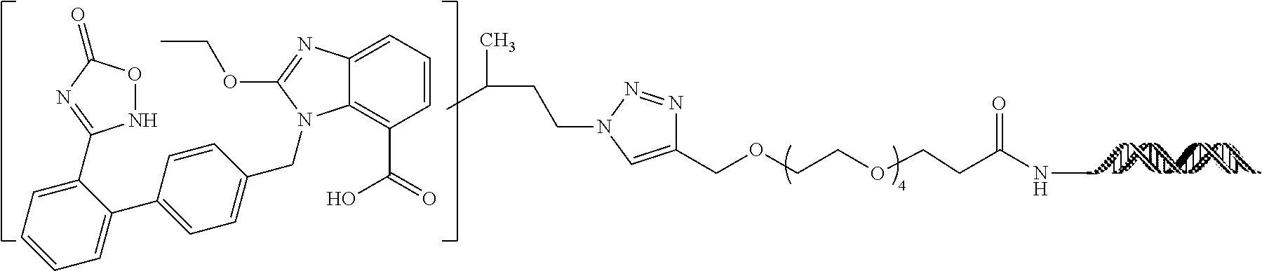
C1(COCCOCCC(NC)=O)=CN(CCC(C)C)N=N1.C1=CC=C2C(=C1C(=O)O)N(CC1=CC=C(C3=CC=CC=C3C3=NC(=O)ON3)C=C1)C(OCC)=N2
